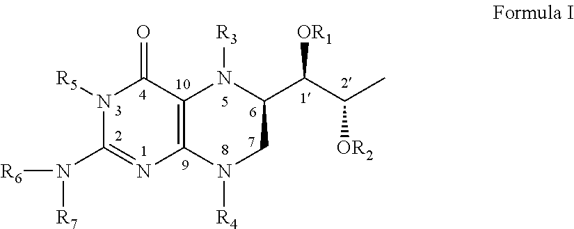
N1([R5])C(N([R7])[R6])=NC2=C(C1=O)N([R3])C(C([OR1])C(C)[OR2])CN2[R4]
